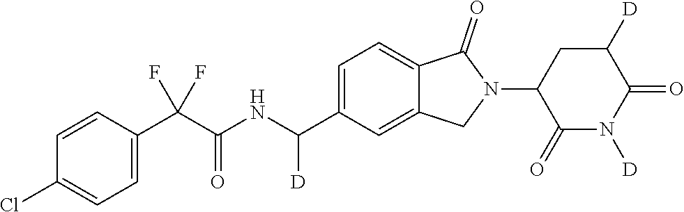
C1=CC(C(C(NC(C2=CC=C3C(=C2)CN(C2C(=O)N([D])C(=O)C([D])C2)C3=O)[D])=O)(F)F)=CC=C1Cl
